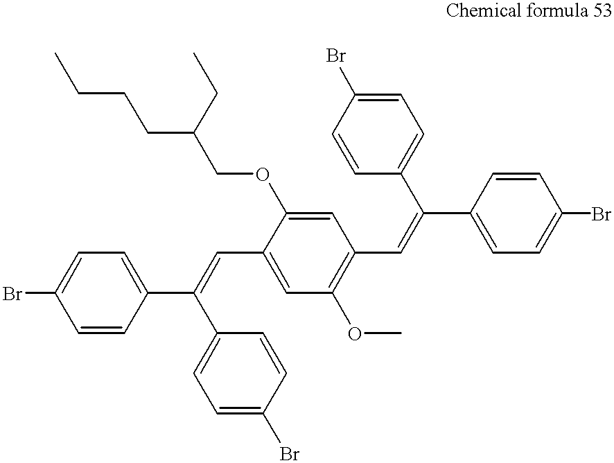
C1=CC(C(C2=CC=C(Br)C=C2)=CC2=CC(OC)=C(C=C(C3=CC=C(Br)C=C3)C3=CC=C(Br)C=C3)C=C2OCC(CC)CCCC)=CC=C1Br
